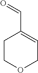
C1COCC=C1C=O
